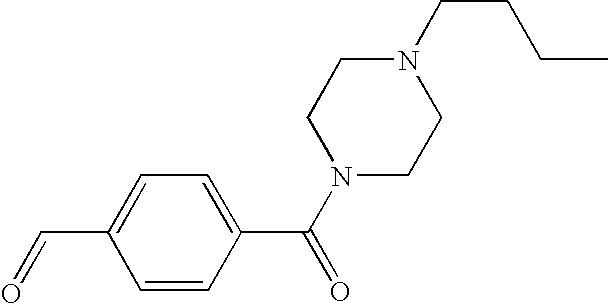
N1(CCCC)CCN(C(C2=CC=C(C=O)C=C2)=O)CC1
